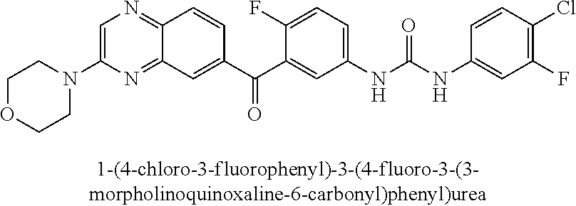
C1OCCN(C2=CN=C3C(=N2)C=C(C(C2=CC(NC(NC4=CC(F)=C(Cl)C=C4)=O)=CC=C2F)=O)C=C3)C1
